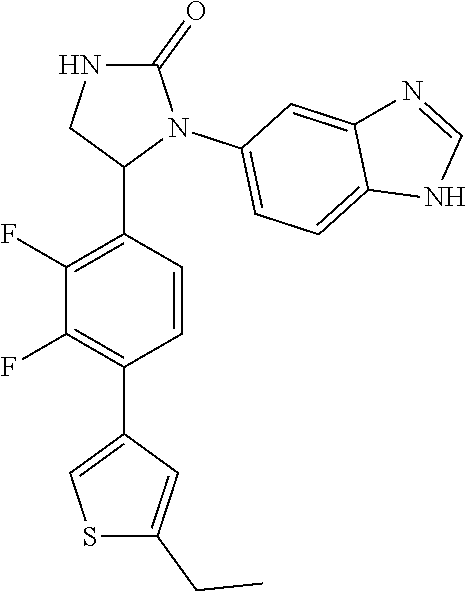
C1(F)=C(C2N(C3=CC=C4C(=C3)N=CN4)C(=O)NC2)C=CC(C2=CSC(CC)=C2)=C1F
